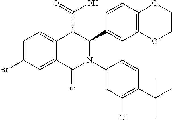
C1=C2C(=CC=C1Br)C(C(=O)O)C(C1=CC3=C(C=C1)OCCO3)N(C1=CC(Cl)=C(C(C)(C)C)C=C1)C2=O
